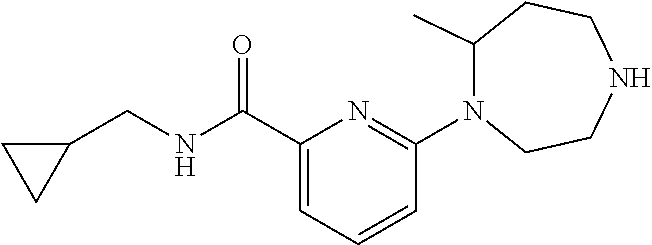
N1CCC(C)N(C2=NC(C(NCC3CC3)=O)=CC=C2)CC1
